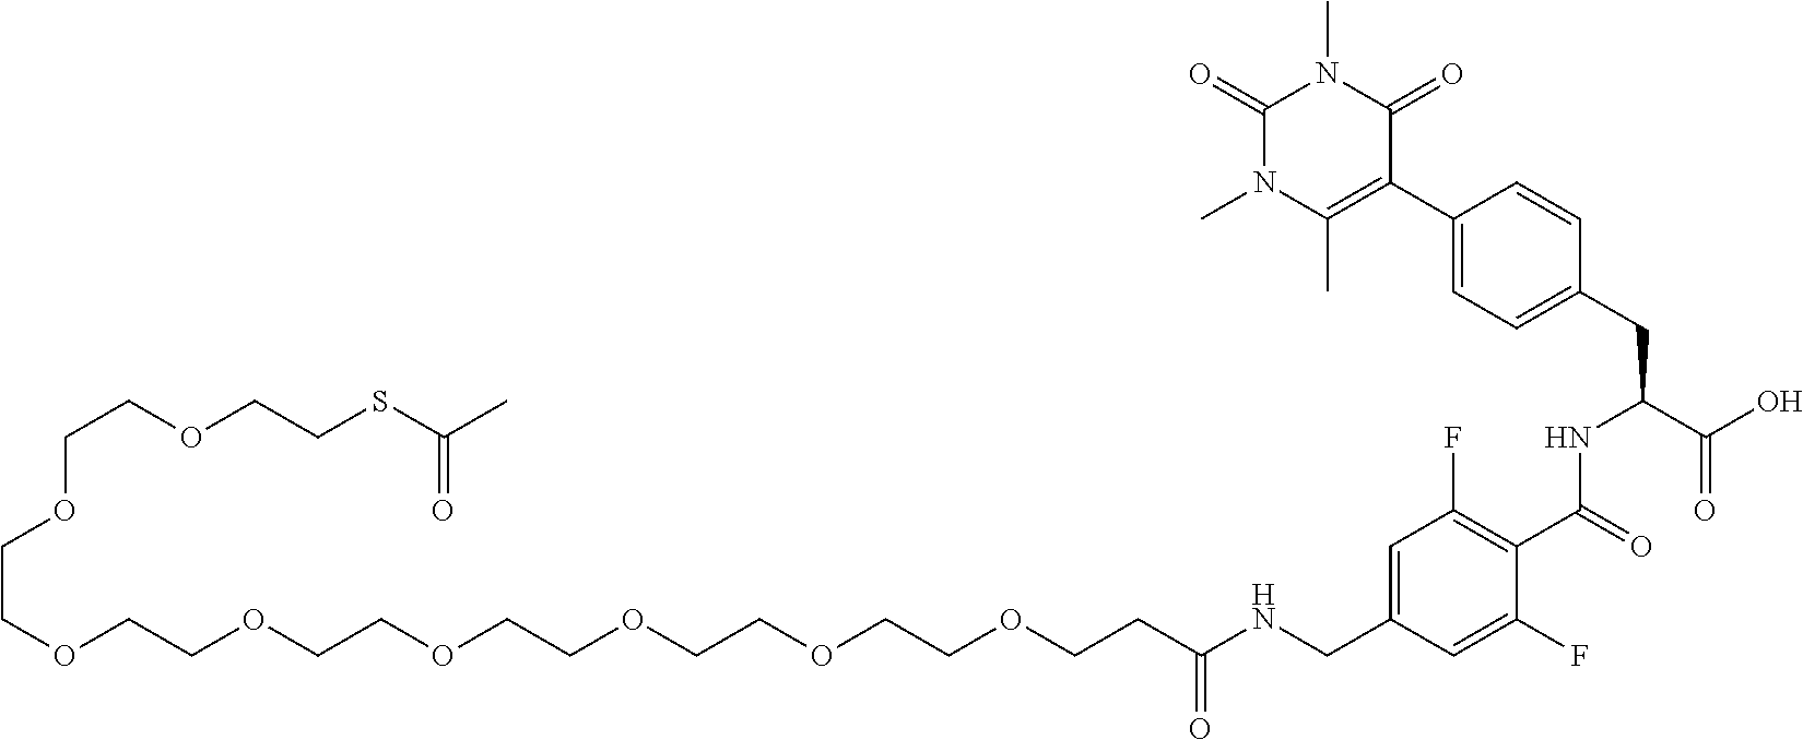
C(OCCOCCOCCOCCOCCOCCC(NCC1=CC(F)=C(C(=O)NC(C(O)=O)CC2=CC=C(C3=C(C)N(C)C(=O)N(C)C3=O)C=C2)C(F)=C1)=O)COCCOCCSC(C)=O
